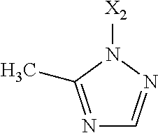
N1=C(C)N([X2])N=C1
